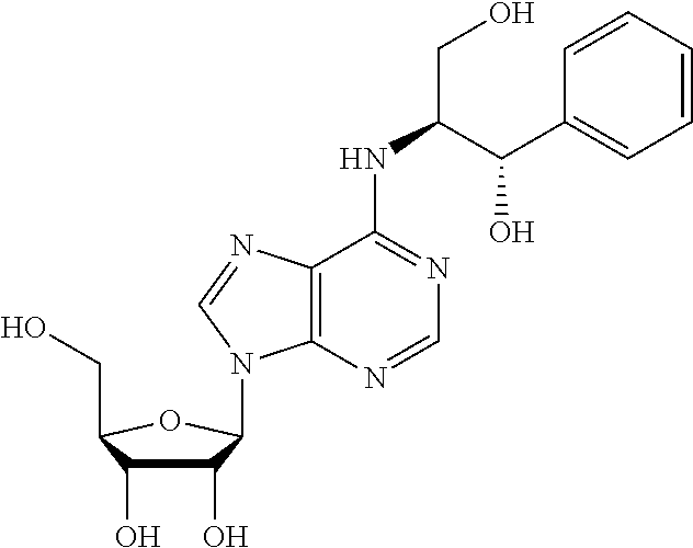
C1(O)C(O)C(CO)OC1N1C2=C(C(NC(C(C3=CC=CC=C3)O)CO)=NC=N2)N=C1
